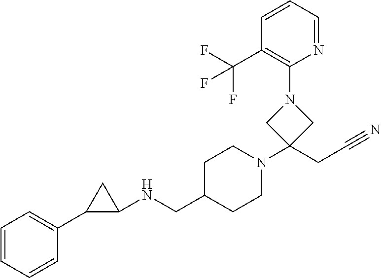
C1(NCC2CCN(C3(CC#N)CN(C4=C(C(F)(F)F)C=CC=N4)C3)CC2)CC1C1=CC=CC=C1
